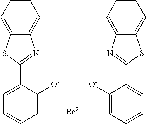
C12=CC=CC=C1N=C(C1=CC=CC=C1[O-])S2.C12=CC=CC=C1N=C(C1=CC=CC=C1[O-])S2.[Be]
